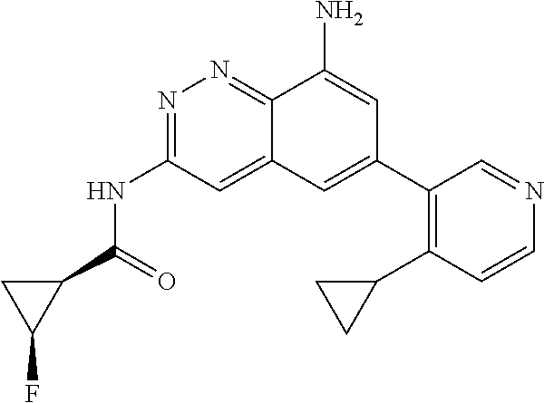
FC1C(C(NC2=NN=C3C(=C2)C=C(C2=C(C4CC4)C=CN=C2)C=C3N)=O)C1
